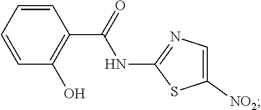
C1=CC(O)=C(C(=O)NC2=NC=C([NO2])S2)C=C1
